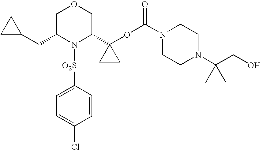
C1C(CC2CC2)N([O2S]C2=CC=C(Cl)C=C2)C(C2(OC(N3CCN(C(C[OH])(C)C)CC3)=O)CC2)CO1
